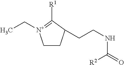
C1CC(CCNC([R2])=O)C([R1])=[N+]1CC
